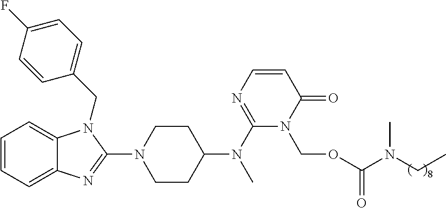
C1=CC=C2C(=C1)N(CC1=CC=C(F)C=C1)C(N1CCC(N(C3=NC=CC(=O)N3COC(N(CC)C)=O)C)CC1)=N2
